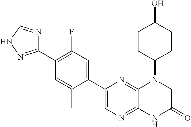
C12=NC=C(C3=CC(F)=C(C4=NNC=N4)C=C3C)N=C1N(C1CCC(O)CC1)CC(=O)N2
